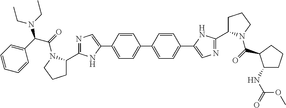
C1=CC(C2=CC=C(C3=CN=C(C4CCCN4C(=O)C(C4=CC=CC=C4)N(CC)CC)N3)C=C2)=CC=C1C1=CN=C(C2CCCN2C(=O)C2C(NC(=O)OC)CCC2)N1
